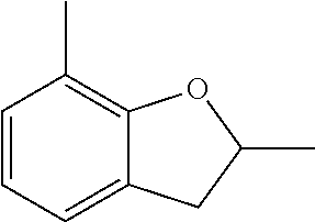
C1=CC=C2C(=C1C)OC(C)C2
